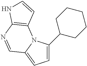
C1=C(C2CCCCC2)N2C(=C1)C=NC1=C2C=CN1
